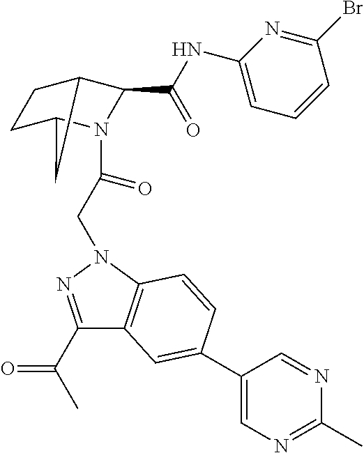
C1(C(C)=O)=NN(CC(=O)N2C3CCC(C2C(=O)NC2=CC=CC(Br)=N2)C3)C2=C1C=C(C1=CN=C(C)N=C1)C=C2
